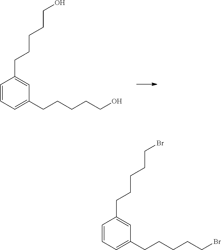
C1=CC=C(CCCCCO)C=C1CCCCCO.C1=CC=C(CCCCCBr)C=C1CCCCCBr
